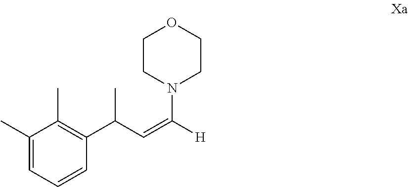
C1(C)=CC=CC(C(C)C=C(N2CCOCC2)[H])=C1C
